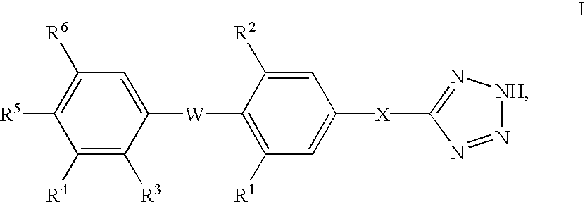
C1([R6])=C([R5])C([R4])=C([R3])C([W]C2=C([R1])C=C([X]C3=N[NH]N=N3)C=C2[R2])=C1
